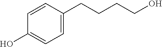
C1=CC(O)=CC=C1CCCCO
